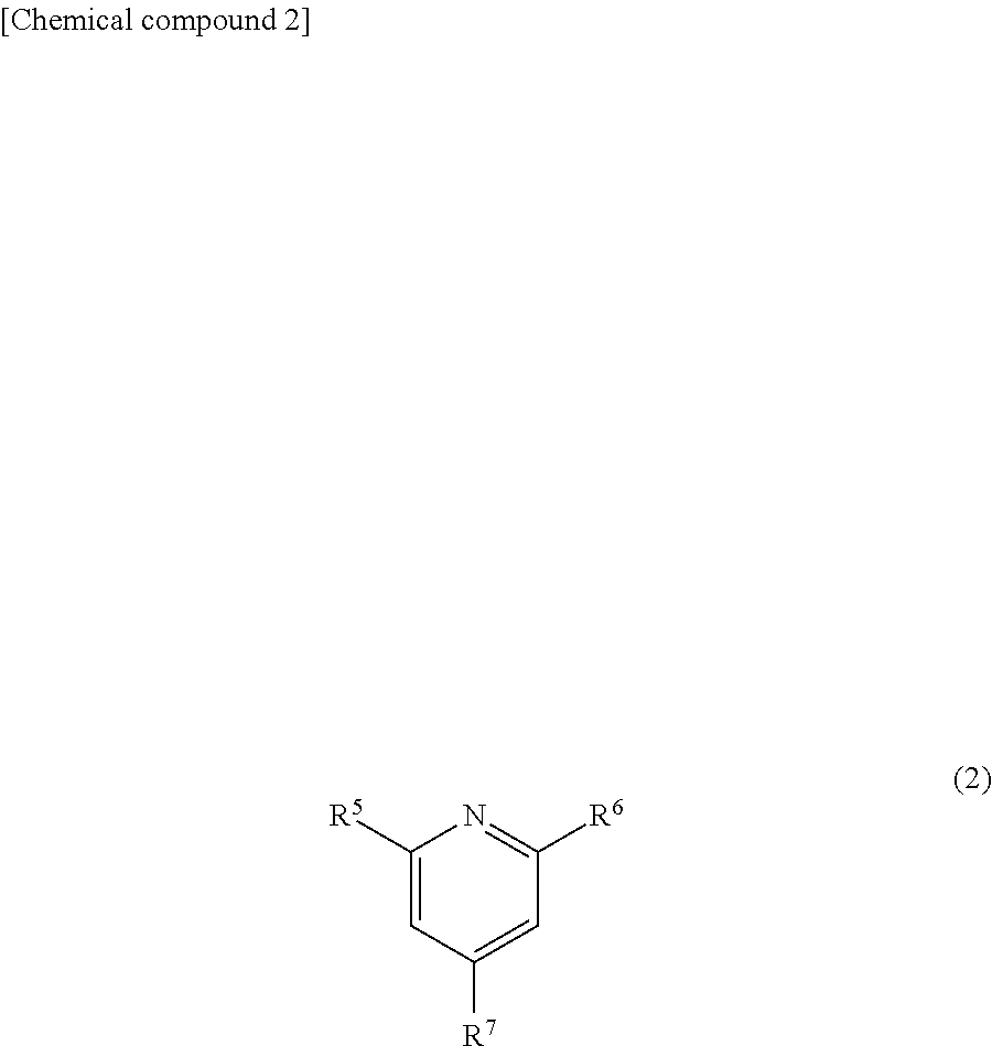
C1([R5])=CC([R7])=CC([R6])=N1
